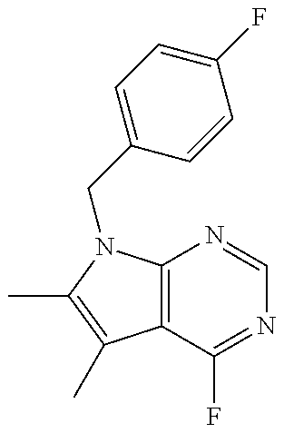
C12=C(N(CC3=CC=C(F)C=C3)C(C)=C1C)N=CN=C2F
